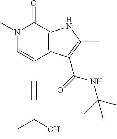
C(C1=CN(C)C(=O)C2=C1C(C(=O)NC(C)(C)C)=C(C)N2)#CC(C)(O)C
